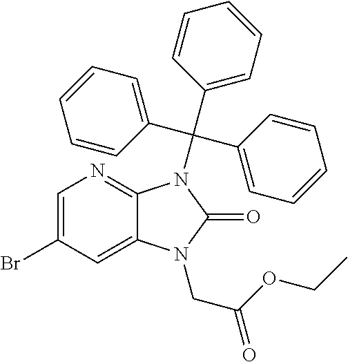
C1=C(Br)C=C2C(=N1)N(C(C1=CC=CC=C1)(C1=CC=CC=C1)C1=CC=CC=C1)C(=O)N2CC(=O)OCC
